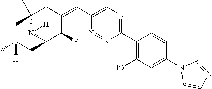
C1(C2=C(O)C=C(N3C=CN=C3)C=C2)=NC=C(C=C2CC3(C)N([H])C(C2F)CC([H])(C)C3)N=N1
